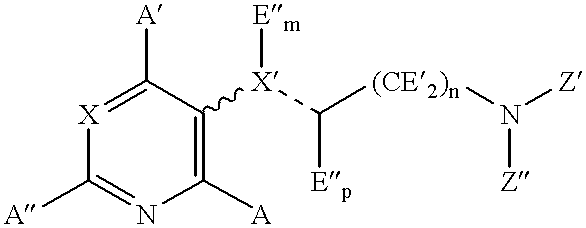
[X]1=C([A])C([X](C([(CE2)n]N([Z])[Z])[Ep])[Em])=C([A])N=C1[A]
